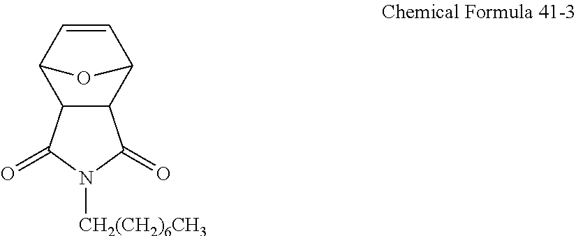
C12C=CC(C3C1C(=O)N([CH2(CH2)6CH3])C3=O)O2
